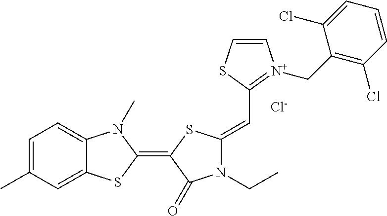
C1=C(C)C=C2C(=C1)N(C)C(=C1C(=O)N(CC)C(=CC3=[N+](CC4=C(Cl)C=CC=C4Cl)C=CS3)S1)S2.[Cl-]
